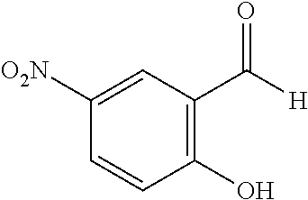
C1([O2N])=CC(C([H])=O)=C(O)C=C1
